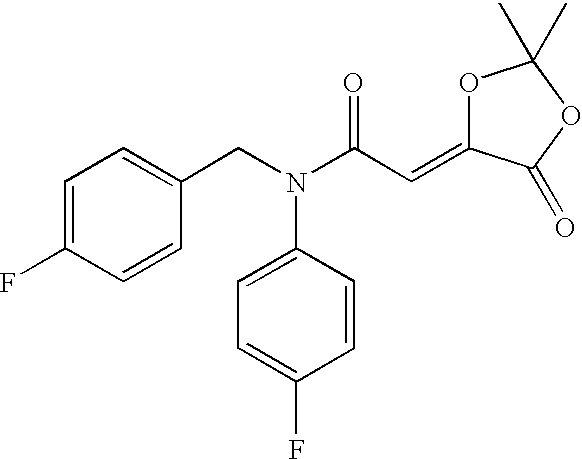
C1=C(F)C=CC(CN(C2=CC=C(F)C=C2)C(C=C2OC(C)(C)OC2=O)=O)=C1
